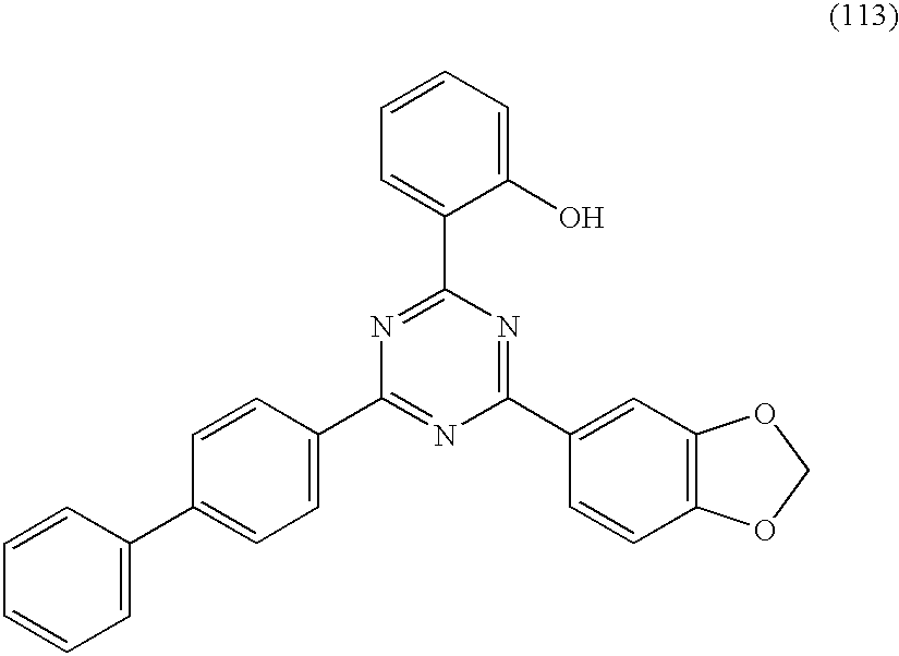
C1(C2=CC=CC=C2)=CC=C(C2=NC(C3=CC4=C(C=C3)OCO4)=NC(C3=CC=CC=C3O)=N2)C=C1
